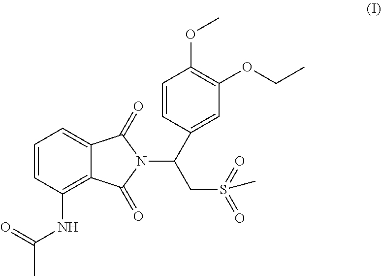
C1=CC(NC(C)=O)=C2C(=C1)C(=O)N(C(CS(=O)(=O)C)C1=CC(OCC)=C(OC)C=C1)C2=O
